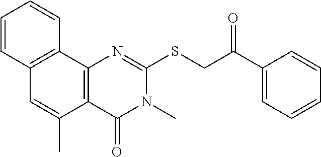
C12=C(C3=C(C=C1C)C=CC=C3)N=C(SCC(C1=CC=CC=C1)=O)N(C)C2=O
